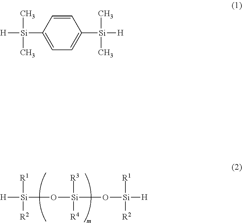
[H][Si]([R1])([R2])O[Si](O[Si]([H])([R1])[R2])([R3])[R4].[H][Si](C)(C)C1=CC=C([Si]([H])(C)C)C=C1
